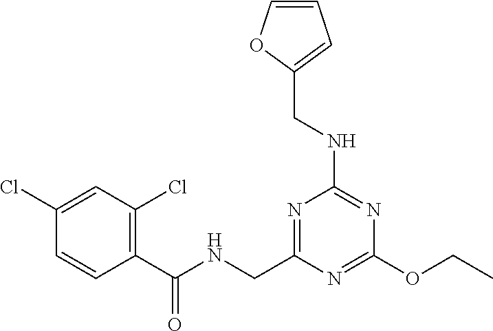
C1(OCC)=NC(CNC(C2=C(Cl)C=C(Cl)C=C2)=O)=NC(NCC2=CC=CO2)=N1
